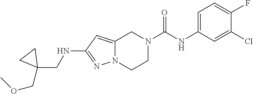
C12=CC(NCC3(COC)CC3)=NN1CCN(C(NC1=CC=C(F)C(Cl)=C1)=O)C2
